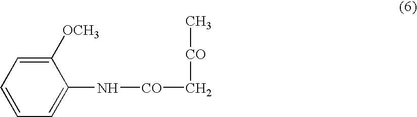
C1=CC=C([OCH3])C(N[CO]C[CO]C)=C1
